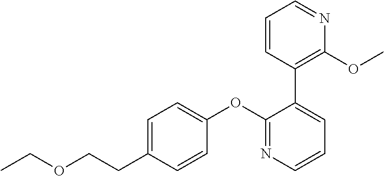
C1=C(CCOCC)C=CC(OC2=NC=CC=C2C2=C(OC)N=CC=C2)=C1
